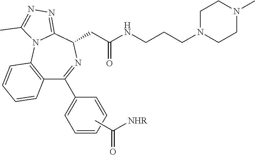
C(NC(CC1N=C(C2=CC=CC=C2)C2=C(N3C1=NN=C3C)C=CC=C2)=O)CCN1CCN(C)CC1.CC(=O)[NHR]
